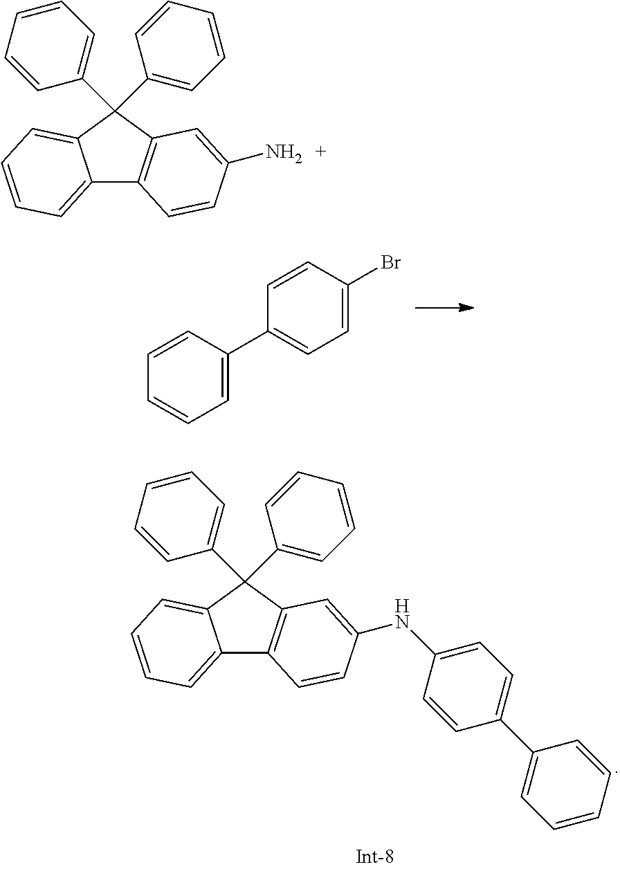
C1(Br)=CC=C(C2=CC=CC=C2)C=C1.C12=CC=CC=C1C(C1=CC=CC=C1)(C1=CC=CC=C1)C1=C2C=CC(NC2=CC=C(C3=CC=CC=C3)C=C2)=C1.C12=CC=CC=C1C(C1=CC=CC=C1)(C1=CC=CC=C1)C1=C2C=CC(N)=C1
